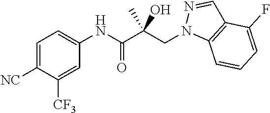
C1=C([NC])C([CF3])=CC(NC(C(CN2C3=C(C=N2)C(F)=CC=C3)(O)C)=O)=C1
